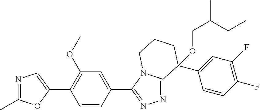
N1=C(C)OC(C2=C(OC)C=C(C3=NN=C4N3CCCC4(C3=CC(F)=C(F)C=C3)OCC(C)CC)C=C2)=C1
